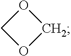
O1COC1
